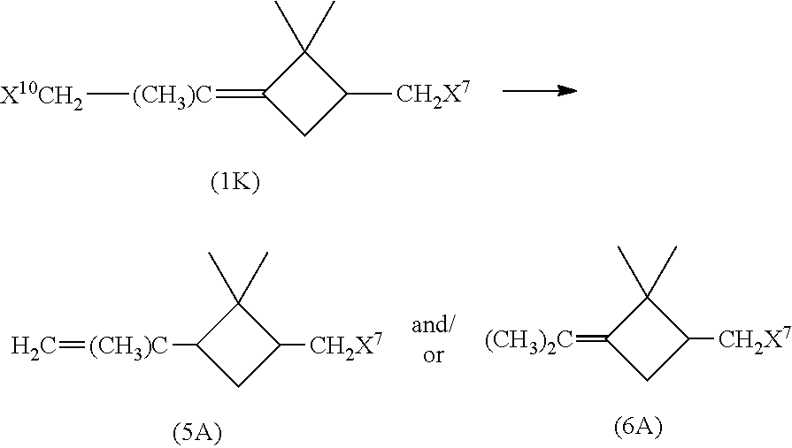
C1(C)(C)C(=[(CH3)C][X10CH2])CC1[CH2X7].C1(C)(C)C(=[(CH3)2C])CC1[CH2X7].C1(C)(C)C([(CH3)C]=C)CC1[CH2X7]
